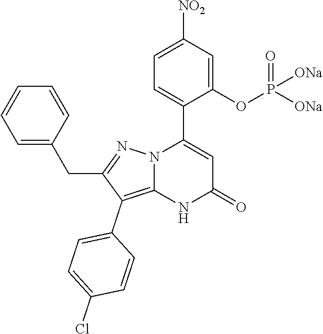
C1(OP([ONa])(=O)[ONa])=CC([NO2])=CC=C1C1=CC(=O)NC2=C(C3=CC=C(Cl)C=C3)C(CC3=CC=CC=C3)=NN12
